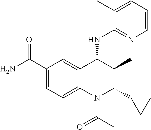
C1(C(N)=O)=CC=C2C(=C1)C(NC1=NC=CC=C1C)C(C)C(C1CC1)N2C(C)=O
